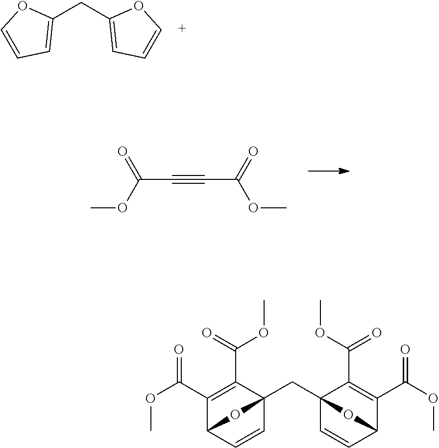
C1(CC2=CC=CO2)=CC=CO1.C(C#CC(OC)=O)(OC)=O.C1(C(OC)=O)=C(C(=O)OC)C2(CC34C=CC(C(C(OC)=O)=C3C(OC)=O)O4)C=CC1O2
